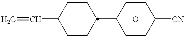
C=CC1CCC(C2CCC([CN])CC2)CC1.O
